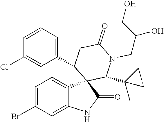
C1=C(Br)C=C2C(=C1)C1(C(=O)N2)C(C2(C)CC2)N(CC(CO)O)C(=O)CC1C1=CC=CC(Cl)=C1
